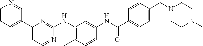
C1=CC=C(C2=CC=NC(NC3=C(C)C=CC(NC(C4=CC=C(CN5CCN(C)CC5)C=C4)=O)=C3)=N2)C=N1
